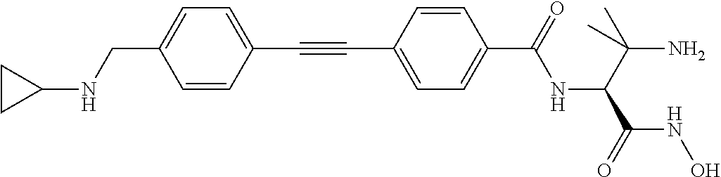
C1=CC(C#CC2=CC=C(C(=O)NC(C(C)(N)C)C(=O)NO)C=C2)=CC=C1CNC1CC1
